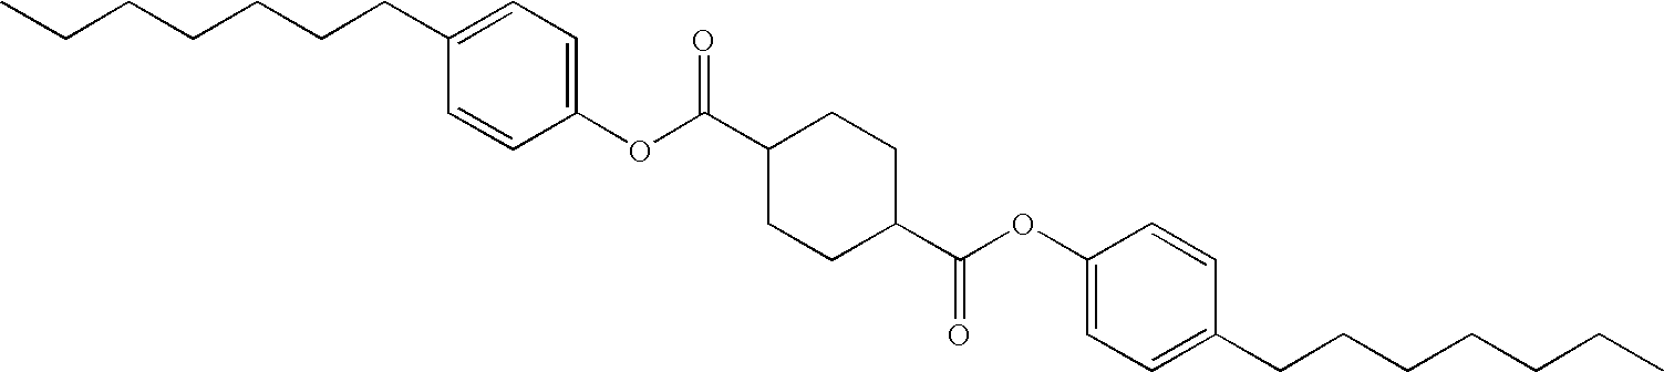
CCCCCCCC1=CC=C(OC(C2CCC(C(OC3=CC=C(CCCCCCC)C=C3)=O)CC2)=O)C=C1
